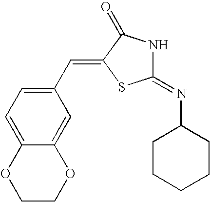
C1(=NC2CCCCC2)NC(=O)C(=CC2=CC=C3C(=C2)OCCO3)S1
